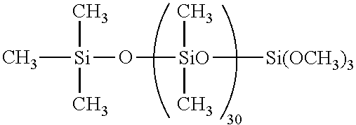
C[Si](O[SiO]([Si(OCH3)3])(C)C)(C)C
